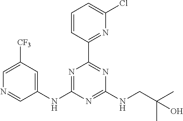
C1(NC2=NC(C3=NC(Cl)=CC=C3)=NC(NCC(C)(C)O)=N2)=CC([CF3])=CN=C1
